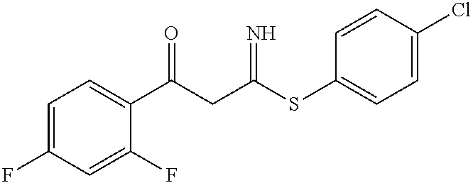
C1=C(F)C=C(F)C(C(CC(SC2=CC=C(Cl)C=C2)=N)=O)=C1
